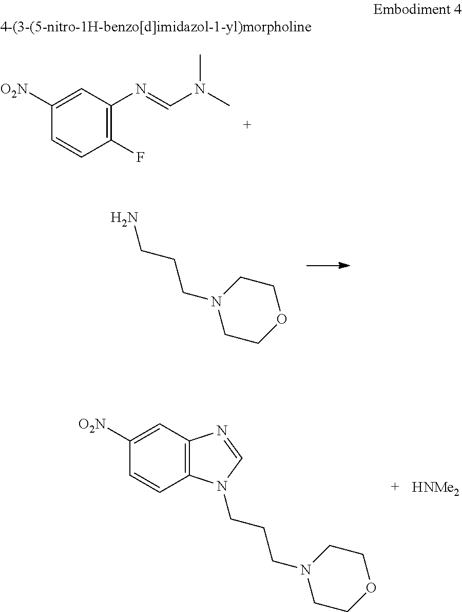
[HNMe2].C1([O2N])=CC2=C(C=C1)N(CCCN1CCOCC1)C=N2.C1OCCN(CCCN)C1.C1([O2N])=CC(N=CN(C)C)=C(F)C=C1
